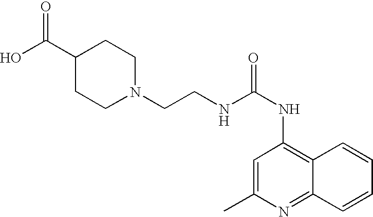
N1(CCNC(NC2=C3C(=NC(C)=C2)C=CC=C3)=O)CCC(C(O)=O)CC1
